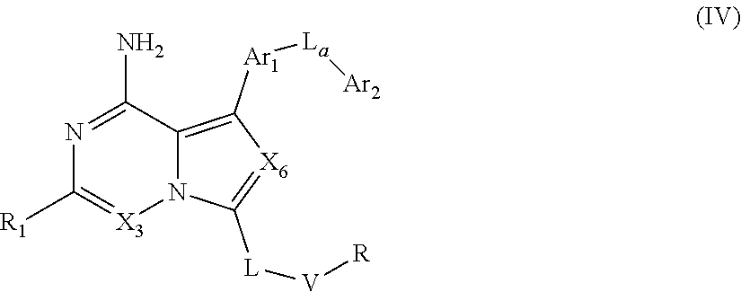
N1=C(N)C2=C([Ar1][La][Ar2])[X6]=C([L][V][R])N2[X3]=C1[R1]
